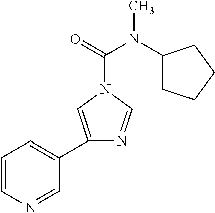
C1=CN=CC(C2=CN(C(N(C)C3CCCC3)=O)C=N2)=C1
